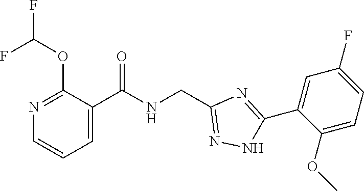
C1=CC=C(C(=O)NCC2=NNC(C3=CC(F)=CC=C3OC)=N2)C(OC(F)F)=N1
